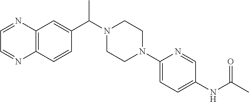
C12=C(C=CC(C(N3CCN(C4=CC=C(NC(C)=O)C=N4)CC3)C)=C1)N=CC=N2
